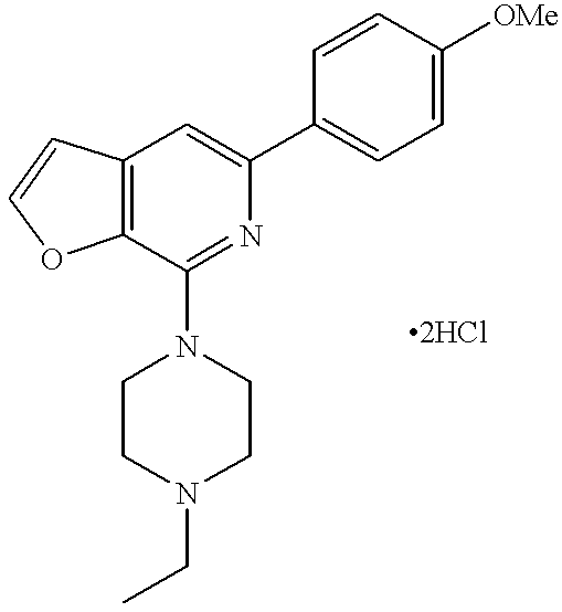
C12=C(C=C(C3=CC=C([OMe])C=C3)N=C1N1CCN(CC)CC1)C=CO2
